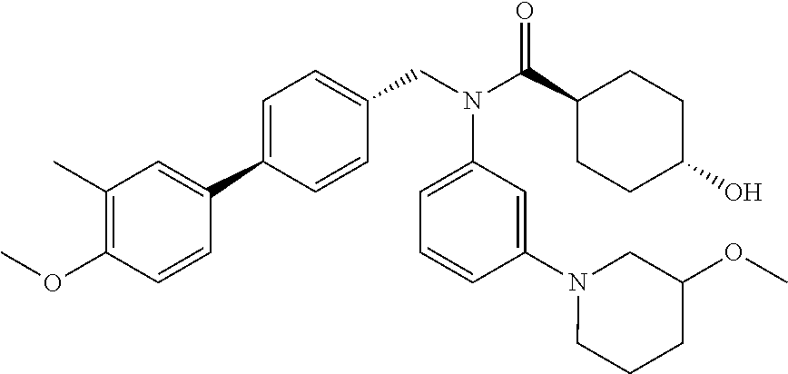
C1(C)=C(OC)C=CC(C2=CC=C(CN(C(C3CCC(O)CC3)=O)C3=CC=CC(N4CCCC(OC)C4)=C3)C=C2)=C1
